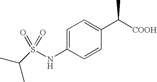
C1=C(NS(C(C)C)(=O)=O)C=CC(C([COOH])C)=C1
